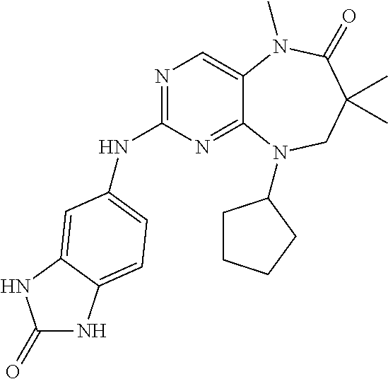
N1=C(NC2=CC=C3NC(=O)NC3=C2)N=C2C(=C1)N(C)C(=O)C(C)(C)CN2C1CCCC1
